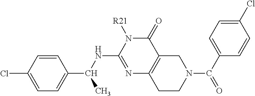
N1=C(NC(C)C2=CC=C(Cl)C=C2)N([R21])C(=O)C2=C1CCN(C(C1=CC=C(Cl)C=C1)=O)C2
